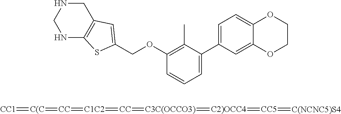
O(C1=C(C)C(C2=CC=C3C(=C2)OCCO3)=CC=C1)CC1=CC2=C(NCNC2)S1.[CC1]=[C(C]=[CC]=[C1C2]=[CC]=[C3C(OCCO3)]=[C2)OCC4]=[CC5]=[C(NCNC5)S4]
